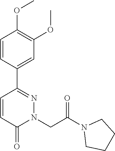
C1=CC(C2=NN(CC(N3CCCC3)=O)C(=O)C=C2)=CC(OC)=C1OC
